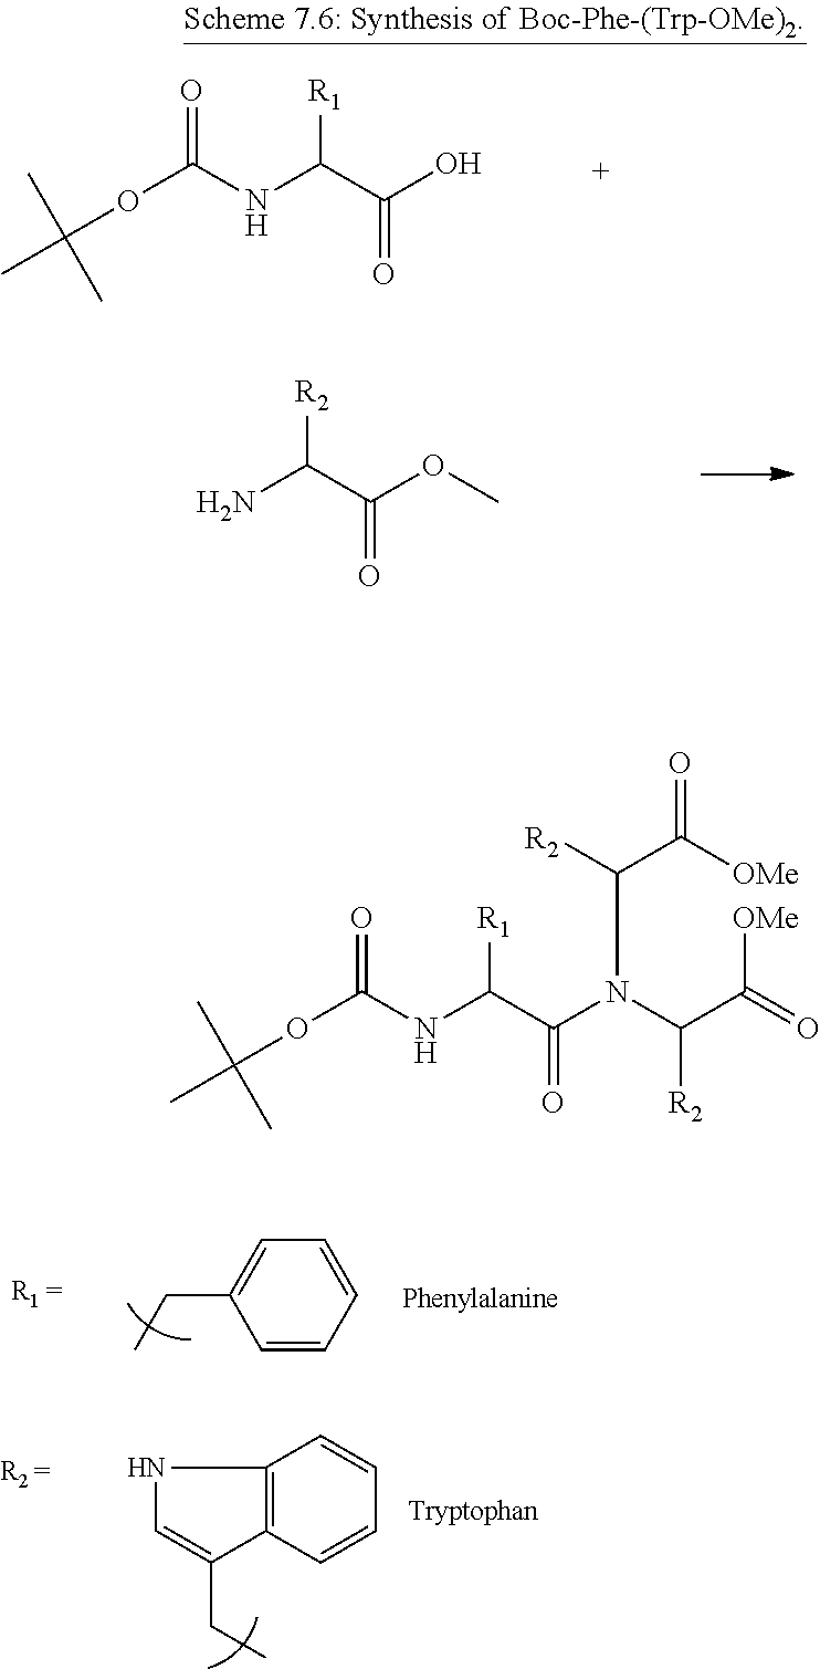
O(C(NC(C(O)=O)[R1])=O)C(C)(C)C.NC(C(OC)=O)[R2].C1=CC=CC=C1CC.C12=C(C=CC=C1)C(CC)=CN2.O(C(NC(C(N(C([R2])C(=O)[OMe])C([R2])C([OMe])=O)=O)[R1])=O)C(C)(C)C
